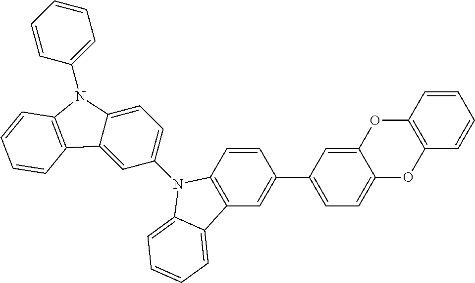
C1=CC2=C(C=C1C1=CC=C3C(=C1)OC1=C(O3)C=CC=C1)C1=CC=CC=C1N2C1=CC=C2C(=C1)C1=C(N2C2=CC=CC=C2)C=CC=C1
